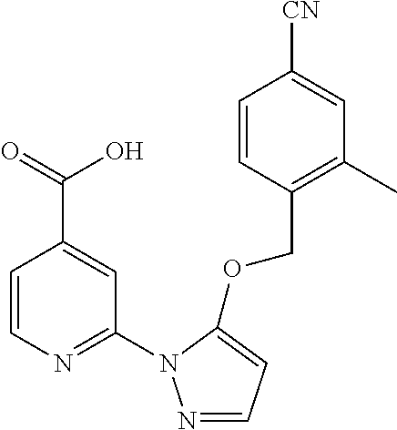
C1=CN=C(N2N=CC=C2OCC2=C(C)C=C([CN])C=C2)C=C1C(=O)O
